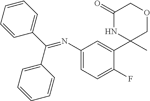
C1(N=C(C2=CC=CC=C2)C2=CC=CC=C2)=CC=C(F)C(C2(C)COCC(=O)N2)=C1
